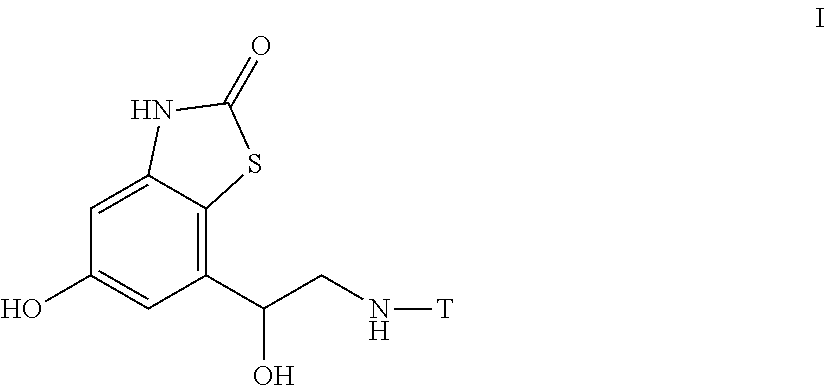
C12=CC(O)=CC(C(CN[T])O)=C1SC(=O)N2
